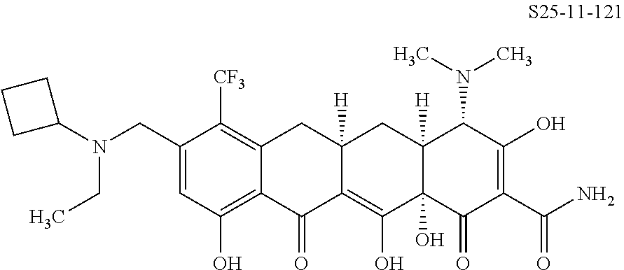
C1(CN(CC)C2CCC2)=CC(O)=C2C(=C1[CF3])CC1([H])C(=C(O)C3(O)C([H])(C1)C(N(C)C)C(O)=C(C(N)=O)C3=O)C2=O
